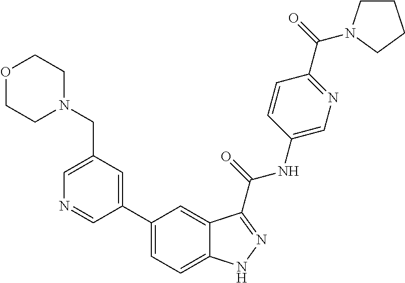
C1(CN2CCOCC2)=CN=CC(C2=CC=C3C(=C2)C(C(NC2=CN=C(C(=O)N4CCCC4)C=C2)=O)=NN3)=C1
